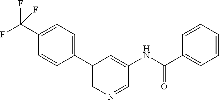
C1(C(F)(F)F)=CC=C(C2=CN=CC(NC(C3=CC=CC=C3)=O)=C2)C=C1
